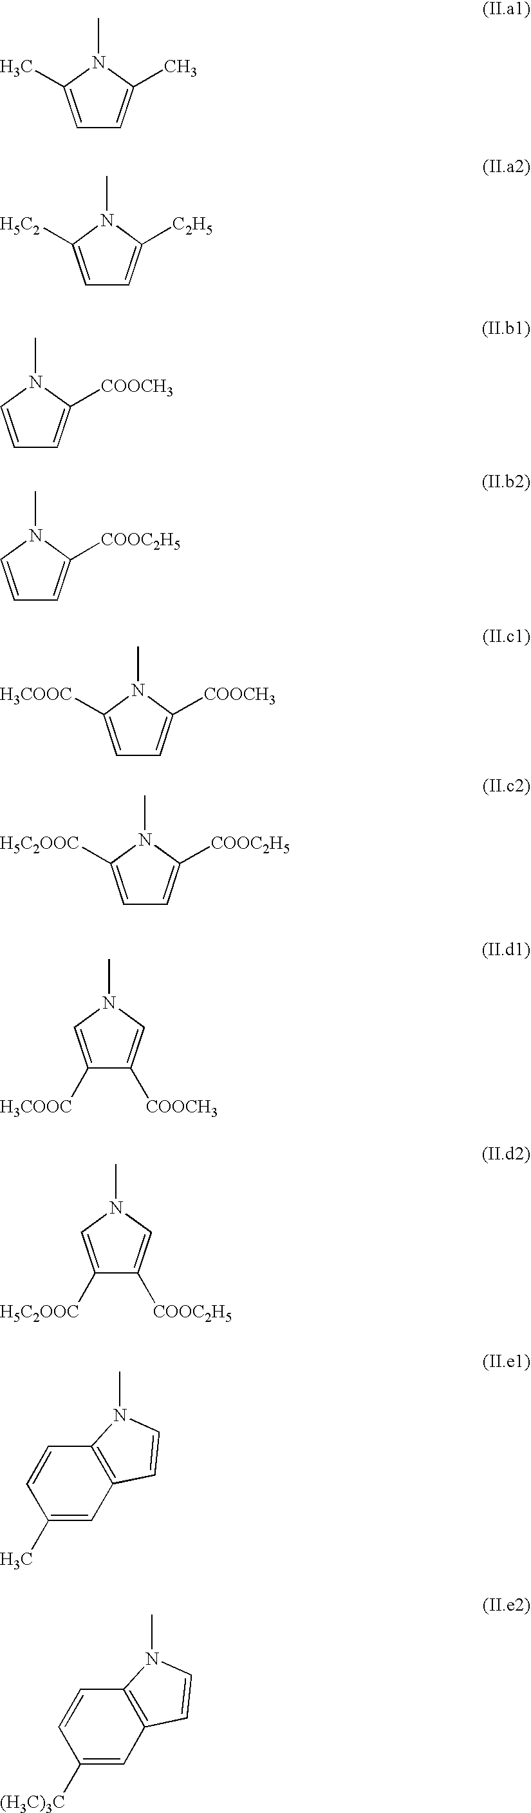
C1=C(C)N(C)C(C)=C1.C1=C([H5C2])N(C)C([C2H5])=C1.C1=CN(C)C([COOCH3])=C1.C1=CN(C)C([COOC2H5])=C1.C1=C([H3COOC])N(C)C([COOCH3])=C1.C1=C([H5C2OOC])N(C)C([COOC2H5])=C1.C1([H3COOC])=CN(C)C=C1[COOCH3].C1([H5C2OOC])=CN(C)C=C1[COOC2H5].C1(C)=CC2=C(C=C1)N(C)C=C2.C1([(H3C)3C])=CC2=C(C=C1)N(C)C=C2
